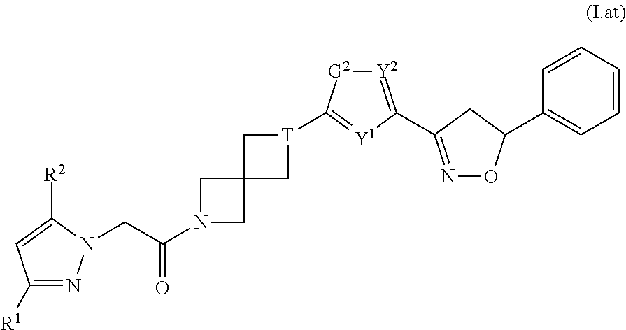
C1([R1])=NN(CC(=O)N2CC3(C2)C[T](C2=[Y1]C(C4=NOC(C5=CC=CC=C5)C4)=[Y2][G2]2)C3)C([R2])=C1
